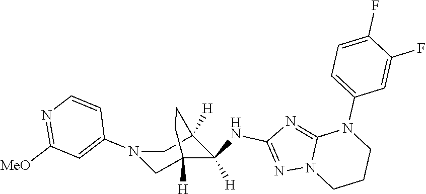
C12=NC(NC3([H])C4([H])CN(C5=CC([MeO])=NC=C5)CC3([H])CC4)=NN1CCCN2C1=CC=C(F)C(F)=C1
